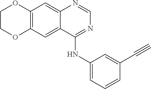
C12=C(C=C3C(=C1)N=CN=C3NC1=CC=CC(C#C)=C1)OCCO2
